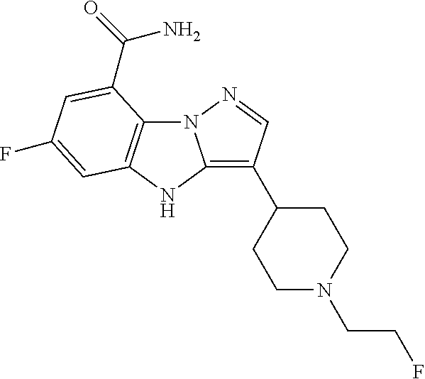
N12C3=C(NC1=C(C1CCN(CCF)CC1)C=N2)C=C(F)C=C3C(=O)N
